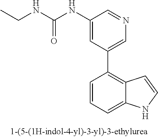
C1(NC(NCC)=O)=CC(C2=C3C(=CC=C2)NC=C3)=CN=C1
